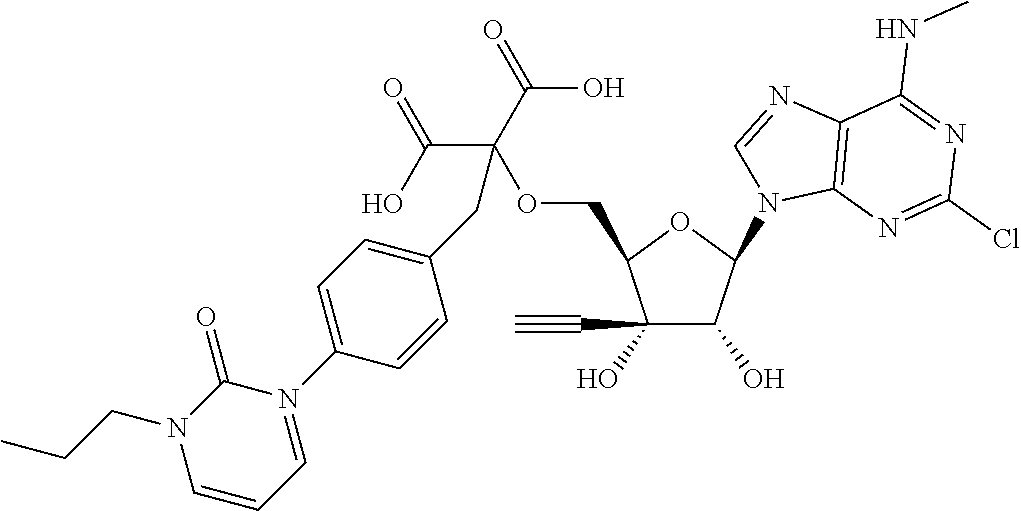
C1(O)(C#C)C(O)C(N2C3=C(N=C2)C(NC)=NC(Cl)=N3)OC1COC(C(=O)O)(C(=O)O)CC1=CC=C(N2=CC=CN(CCC)C2=O)C=C1
